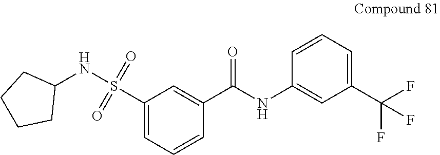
C1(C(NC2=CC(C(F)(F)F)=CC=C2)=O)=CC(S(NC2CCCC2)(=O)=O)=CC=C1
